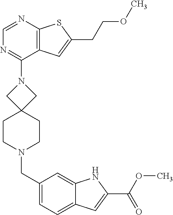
N1(C2=NC=NC3=C2C=C(CCOC)S3)CC2(CCN(CC3=CC=C4C(=C3)NC(C(=O)OC)=C4)CC2)C1
